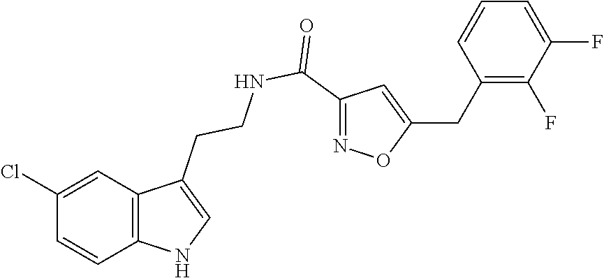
C12=C(C=C(Cl)C=C1)C(CCNC(C1=NOC(CC3=C(F)C(F)=CC=C3)=C1)=O)=CN2
